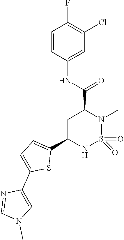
C1C(C2=CC=C(C3=CN(C)C=N3)S2)NS(=O)(=O)N(C)C1C(NC1=CC(Cl)=C(F)C=C1)=O
